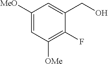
C1([MeO])=CC([OMe])=C(F)C(CO)=C1
